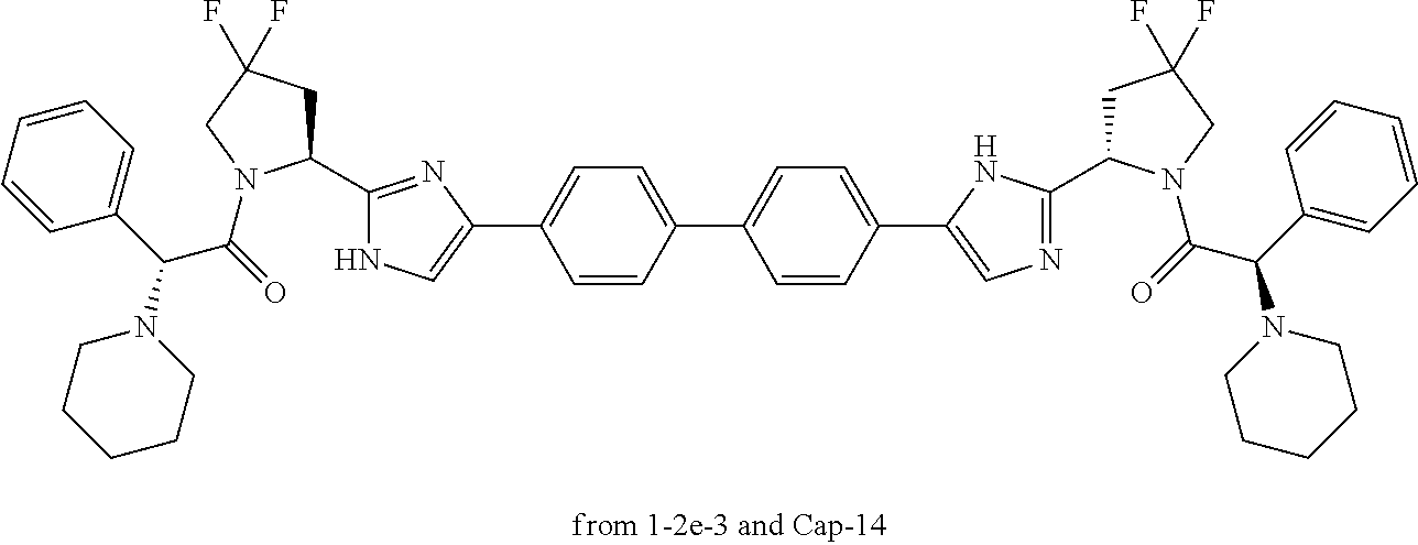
C1=CC=CC=C1C(C(=O)N1C(C2=NC(C3=CC=C(C4=CC=C(C5=CN=C(C6CC(F)(F)CN6C(=O)C(C6=CC=CC=C6)N6CCCCC6)N5)C=C4)C=C3)=CN2)CC(F)(F)C1)N1CCCCC1
